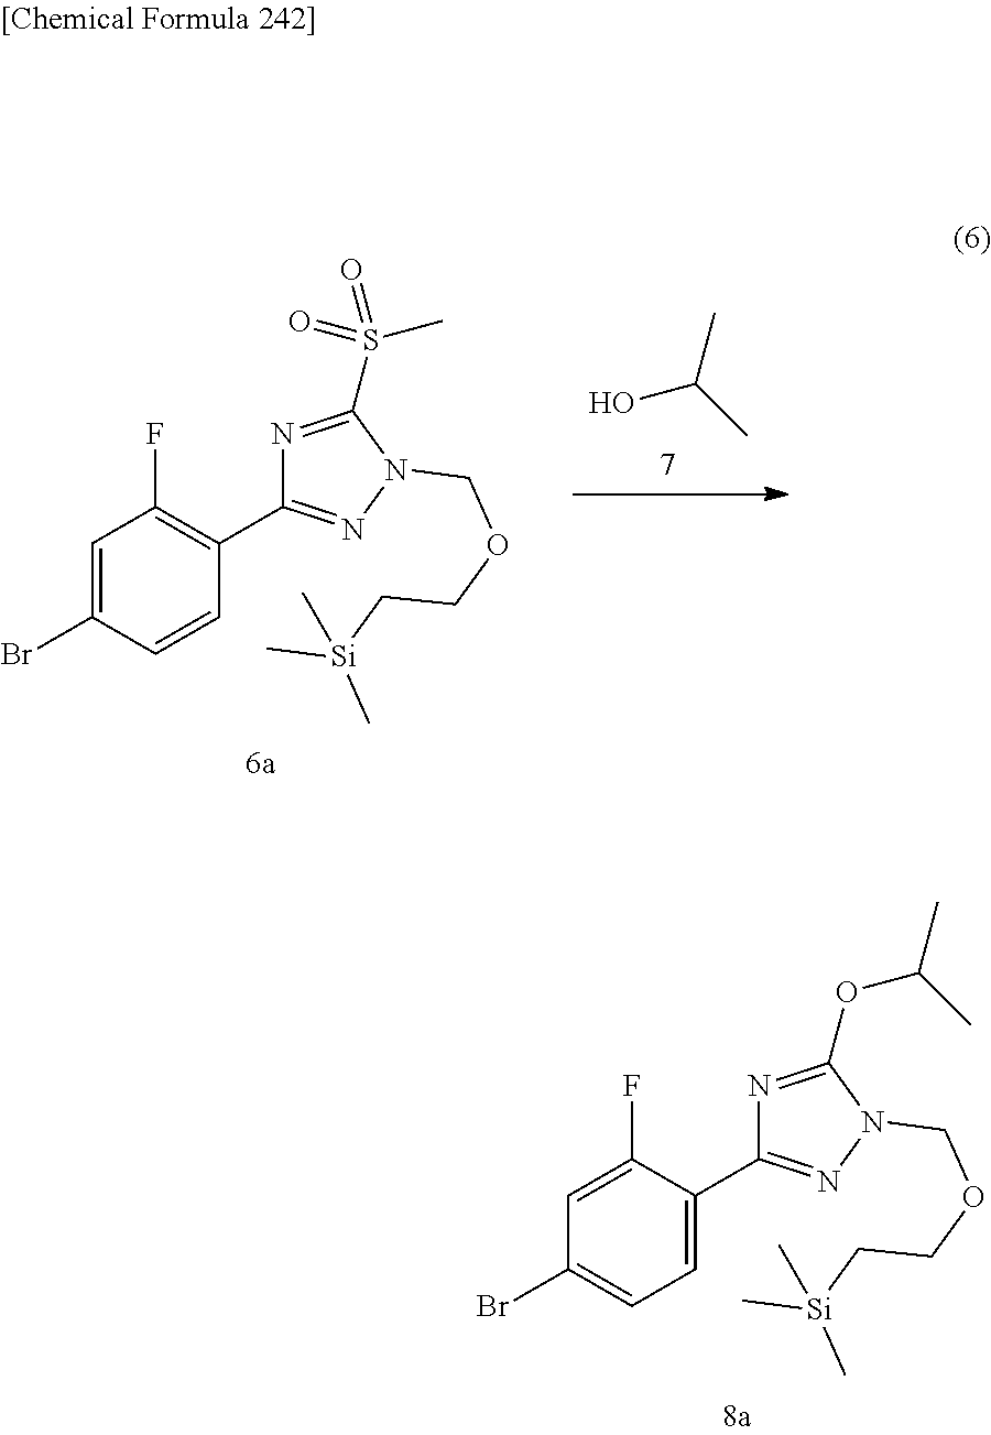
C1=C(Br)C=CC(C2=NN(COCC[Si](C)(C)C)C(S(C)(=O)=O)=N2)=C1F.OC(C)C.C1=C(F)C(C2=NN(COCC[Si](C)(C)C)C(OC(C)C)=N2)=CC=C1Br
